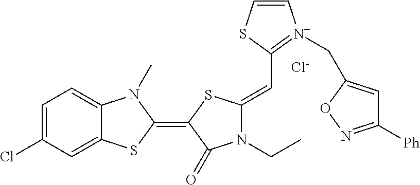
[Cl-].C1=C(Cl)C=C2C(=C1)N(C)C(=C1SC(=CC3=[N+](CC4=CC([Ph])=NO4)C=CS3)N(CC)C1=O)S2
